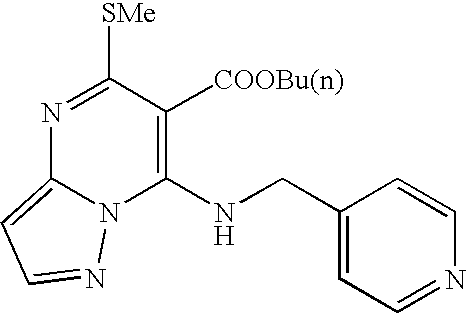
N1=C([SMe])C([COOBu(n)])=C(NCC2=CC=NC=C2)N2C1=CC=N2
